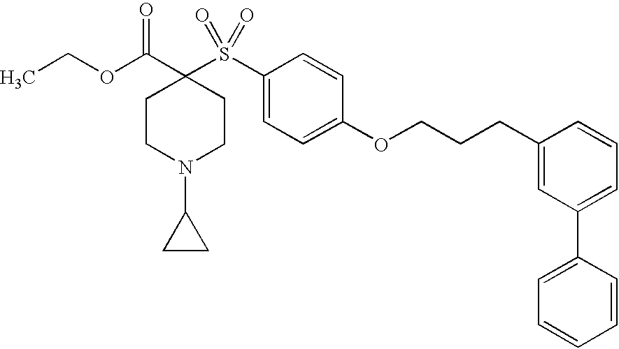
C1(S(C2(C(OCC)=O)CCN(C3CC3)CC2)(=O)=O)=CC=C(OCCCC2=CC(C3=CC=CC=C3)=CC=C2)C=C1
